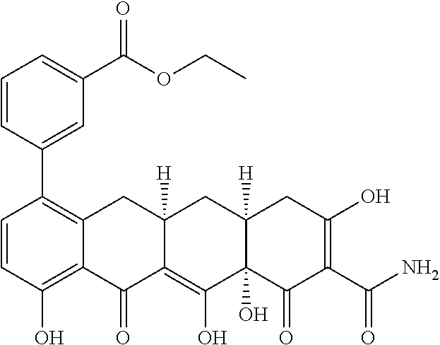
C1=CC(O)=C2C(=C1C1=CC(C(OCC)=O)=CC=C1)CC1([H])C(=C(O)C3(O)C([H])(C1)CC(O)=C(C(N)=O)C3=O)C2=O
